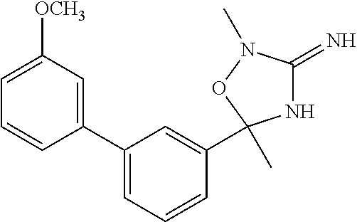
C1(C2=CC([OCH3])=CC=C2)=CC=CC(C2(C)NC(=N)N(C)O2)=C1
